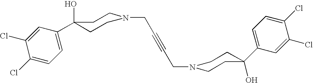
C1(Cl)=CC=C(C2(O)CCN(CC#CCN3CCC(C4=CC=C(Cl)C(Cl)=C4)(O)CC3)CC2)C=C1Cl
